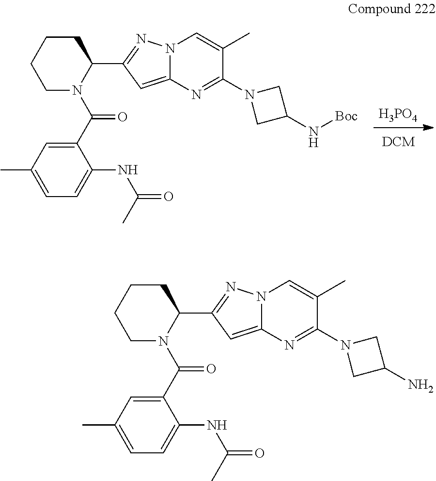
[H3PO4].C1(C(N2C(C3=NN4C(=C3)N=C(N3CC(N[Boc])C3)C(C)=C4)CCCC2)=O)=CC(C)=CC=C1NC(=O)C.C1(C(N2C(C3=NN4C(=C3)N=C(N3CC(N)C3)C(C)=C4)CCCC2)=O)=CC(C)=CC=C1NC(=O)C
